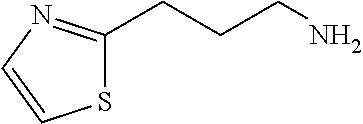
S1C(CCCN)=NC=C1
